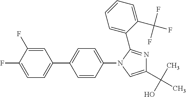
C1(F)=CC(C2=CC=C(N3C(C4=CC=CC=C4C(F)(F)F)=NC(C(C)(O)C)=C3)C=C2)=CC=C1F
